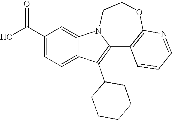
C1(C(O)=O)=CC=C2C(=C1)N1C(=C2C2CCCCC2)C2=C(OCC1)N=CC=C2
